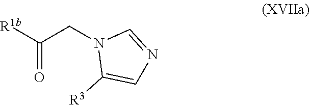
[R1b]C(CN1C([R3])=CN=C1)=O
